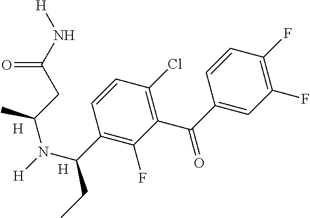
C1(F)=C(F)C=CC(C(=O)C2=C(Cl)C=CC(C(N([H])C(CC(N[H])=O)C)CC)=C2F)=C1.[H].[H]
